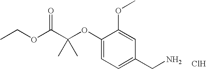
C1(OC(C(OCC)=O)(C)C)=CC=C(CN)C=C1OC.Cl
